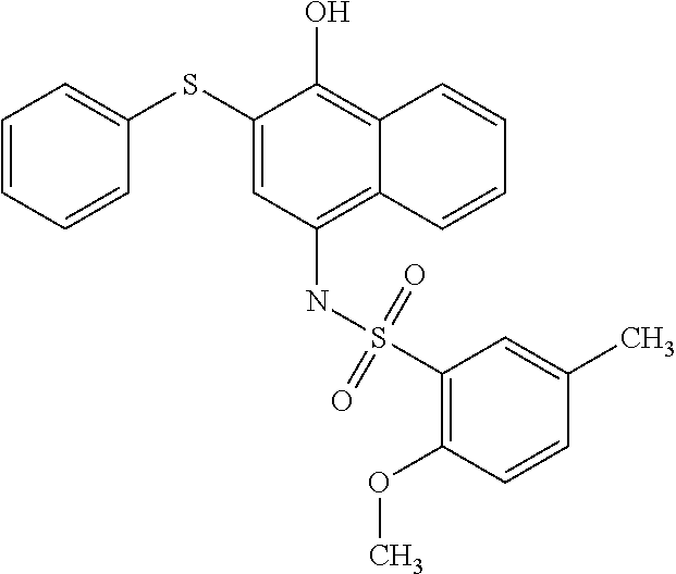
C1=CC=CC(SC2=CC(NS(C3=C(OC)C=CC(C)=C3)(=O)=O)=C3C(=C2O)C=CC=C3)=C1
